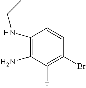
C1(NCC)=C(N)C(F)=C(Br)C=C1
